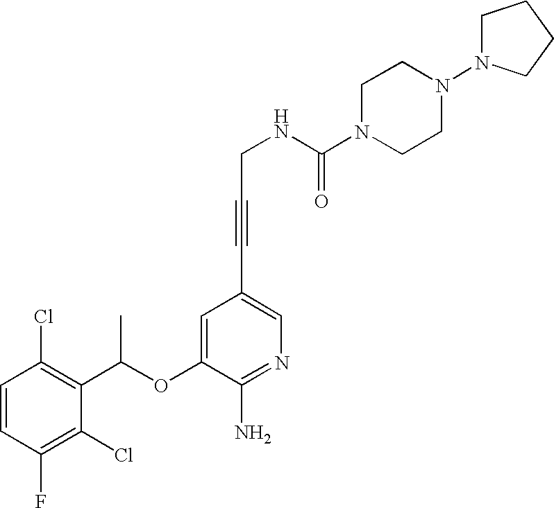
C1=CC(Cl)=C(C(OC2=CC(C#CCNC(=O)N3CCN(N4CCCC4)CC3)=CN=C2N)C)C(Cl)=C1F
